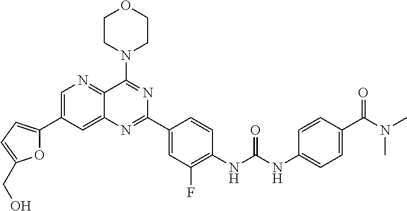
C1=C(C2=CC=C(CO)O2)C=C2C(=N1)C(N1CCOCC1)=NC(C1=CC(F)=C(NC(NC3=CC=C(C(N(C)C)=O)C=C3)=O)C=C1)=N2
